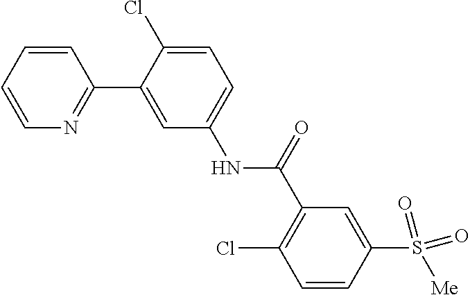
C1=C(S([Me])(=O)=O)C=CC(Cl)=C1C(NC1=CC=C(Cl)C(C2=NC=CC=C2)=C1)=O
